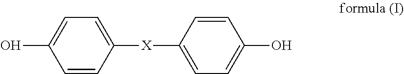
OC1=CC=C([X]C2=CC=C(O)C=C2)C=C1
